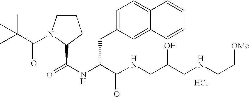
N(C(C(NCC(CNCC[OMe])O)=O)CC1=CC=C2C(=C1)C=CC=C2)C(=O)C1N(C(C(C)(C)C)=O)CCC1.Cl
